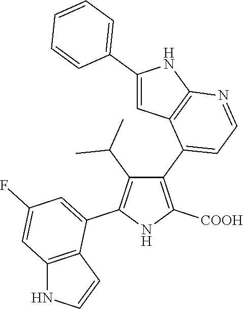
C1(C2=CC=NC3=C2C=C(C2=CC=CC=C2)N3)=C([COOH])NC(C2=CC(F)=CC3=C2C=CN3)=C1C(C)C
